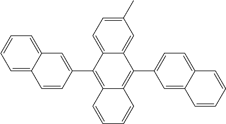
C12=CC=CC=C1C=C(C1=C3C(=C(C4=CC=C5C(=C4)C=CC=C5)C4=CC(C)=CC=C14)C=CC=C3)C=C2
